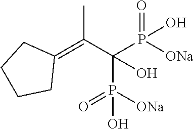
C1(=C(C(P([ONa])(=O)O)(P([ONa])(=O)O)O)C)CCCC1
